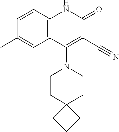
C1=CC2=C(C=C1C)C(N1CCC3(CC1)CCC3)=C(C#N)C(=O)N2
